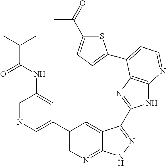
C1=NC=C(C2=CN=C3C(=C2)C(C2=NC4=C(N2)N=CC=C4C2=CC=C(C(=O)C)S2)=NN3)C=C1NC(C(C)C)=O
